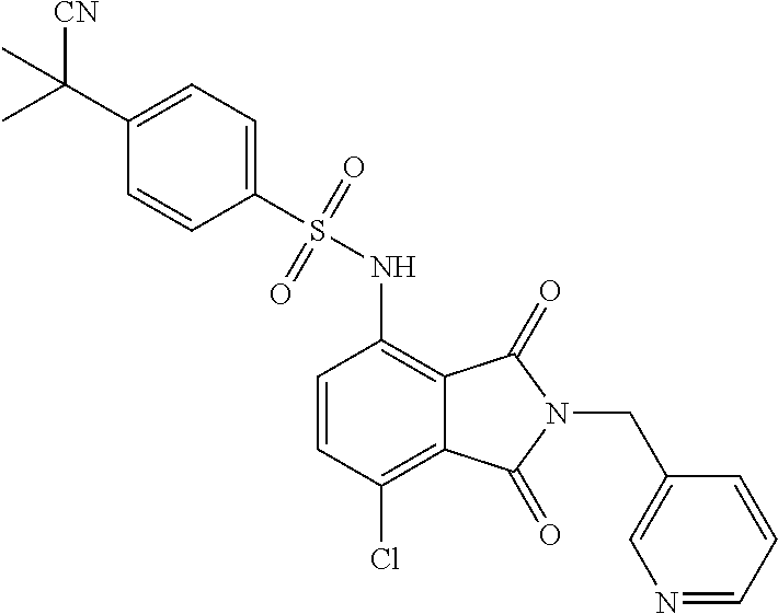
C1(C(C)([CN])C)=CC=C(S(=O)(=O)NC2=C3C(=C(Cl)C=C2)C(=O)N(CC2=CN=CC=C2)C3=O)C=C1
